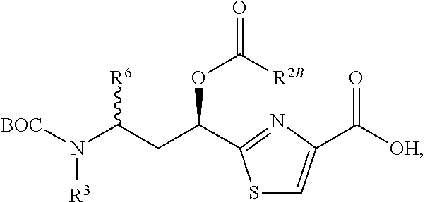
N([R3])(C(CC(OC(=O)[R2B])C1=NC(C([OH])=O)=CS1)[R6])[BOC]
